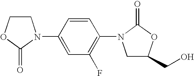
C1COC(=O)N1C1=CC(F)=C(N2CC(CO)OC2=O)C=C1
